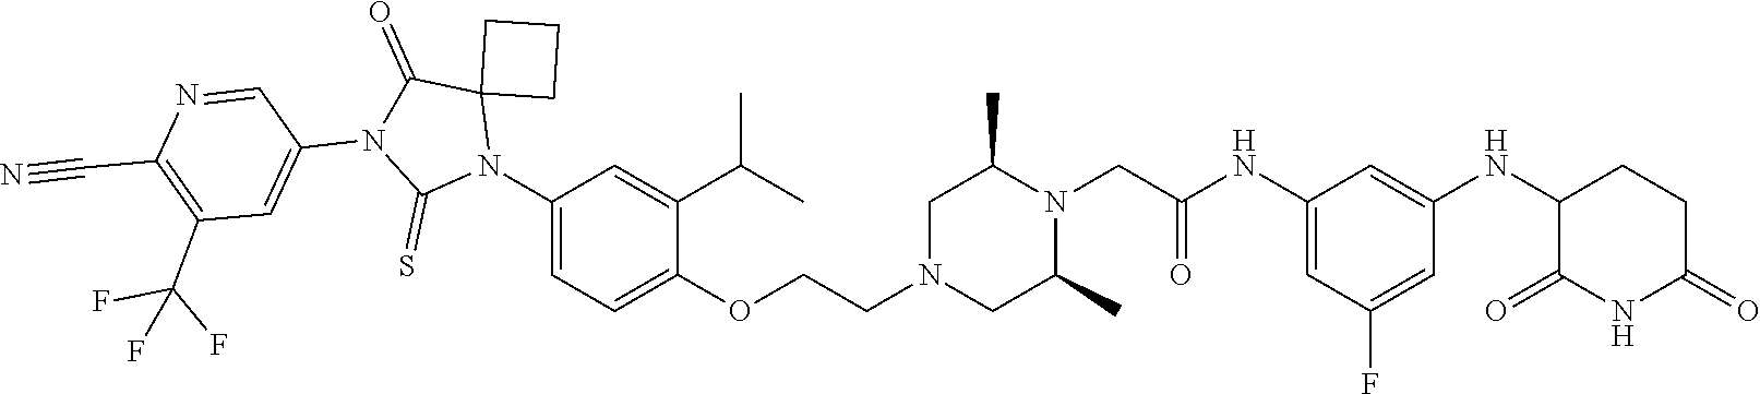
C1=C(NC(CN2C(C)CN(CCOC3=CC=C(N4C5(C(=O)N(C6=CC(C(F)(F)F)=C(C#N)N=C6)C4=S)CCC5)C=C3C(C)C)CC2C)=O)C=C(NC2C(=O)NC(=O)CC2)C=C1F
